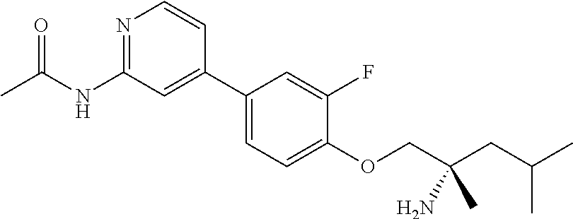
C1(C2=CC(NC(C)=O)=NC=C2)=CC=C(OCC(CC(C)C)(N)C)C(F)=C1
